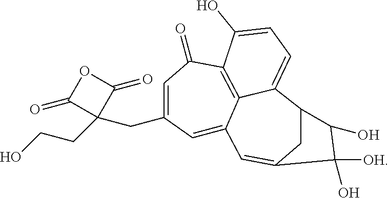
OCCC1(CC2=CC(=O)C3=C4C(=C2)C=C2CC(C4=CC=C3O)C(O)C2([OH])O)C(=O)OC1=O
